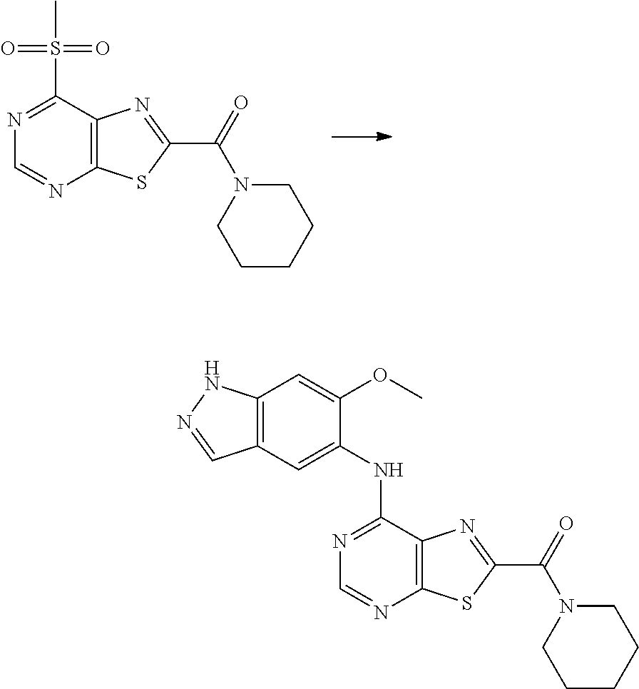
C12=C(C(S(=O)(=O)C)=NC=N1)N=C(C(=O)N1CCCCC1)S2.C12=C(C(NC3=CC4=C(C=C3OC)NN=C4)=NC=N1)N=C(C(=O)N1CCCCC1)S2
